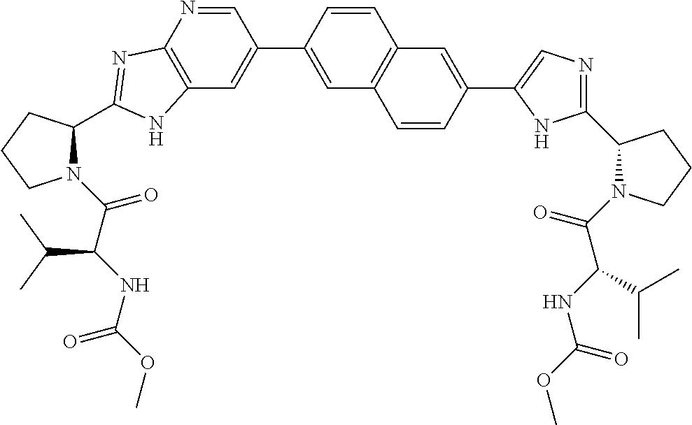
C12=C(N=CC(C3=CC4=C(C=C3)C=C(C3=CN=C(C5N(C(C(NC(OC)=O)C(C)C)=O)CCC5)N3)C=C4)=C1)N=C(C1CCCN1C(C(NC(OC)=O)C(C)C)=O)N2
